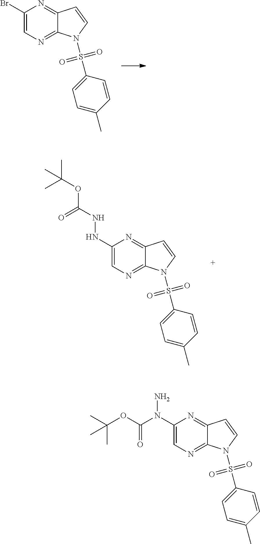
C1(N(N)C(OC(C)(C)C)=O)=CN=C2C(=N1)C=CN2S(C1=CC=C(C)C=C1)(=O)=O.C1(Br)=CN=C2C(=N1)C=CN2S(C1=CC=C(C)C=C1)(=O)=O.C1(NNC(OC(C)(C)C)=O)=CN=C2C(=N1)C=CN2S(C1=CC=C(C)C=C1)(=O)=O
